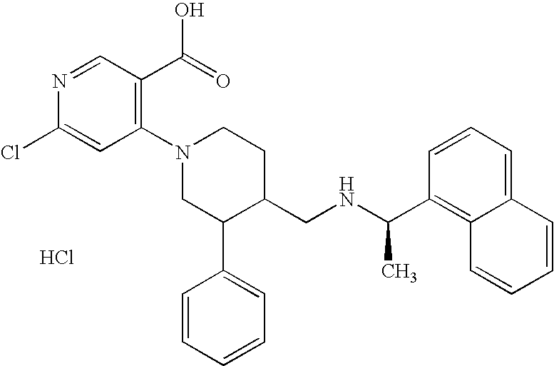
Cl.C1(N2CC(C3=CC=CC=C3)C(CNC(C3=C4C(=CC=C3)C=CC=C4)C)CC2)=C(C(=O)O)C=NC(Cl)=C1
